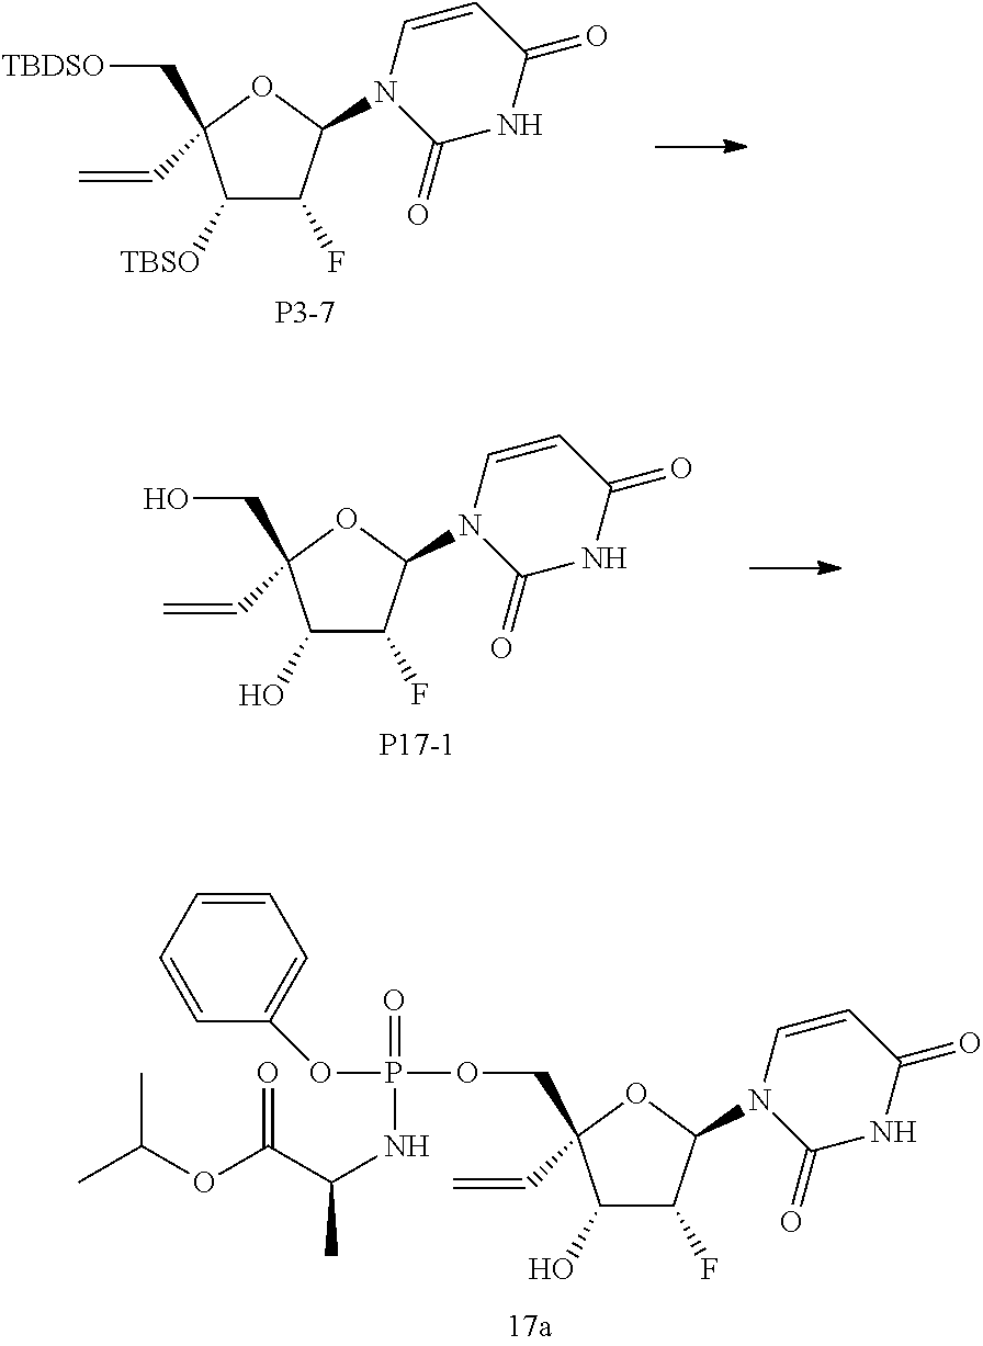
C1([TBSO])C(F)C(N2C(=O)NC(=O)C=C2)OC1(C=C)C[TBDSO].C1(O)C(F)C(N2C(=O)NC(=O)C=C2)OC1(C=C)CO.[P17-1].C1(O)C(F)C(N2C(=O)NC(=O)C=C2)OC1(C=C)COP(OC1=CC=CC=C1)(NC(C(OC(C)C)=O)C)=O
